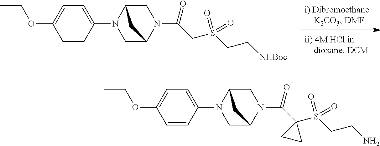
C1C2N(C(=O)CS(=O)(CC[NHBoc])=O)CC(N1C1=CC=C(OCC)C=C1)C2.C1C2N(C(=O)C3(S(=O)(CCN)=O)CC3)CC(N1C1=CC=C(OCC)C=C1)C2
